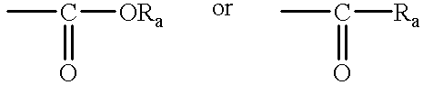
CC([ORa])=O.CC([Ra])=O
